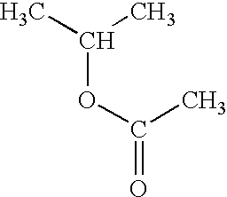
C(OC(=O)C)(C)C
